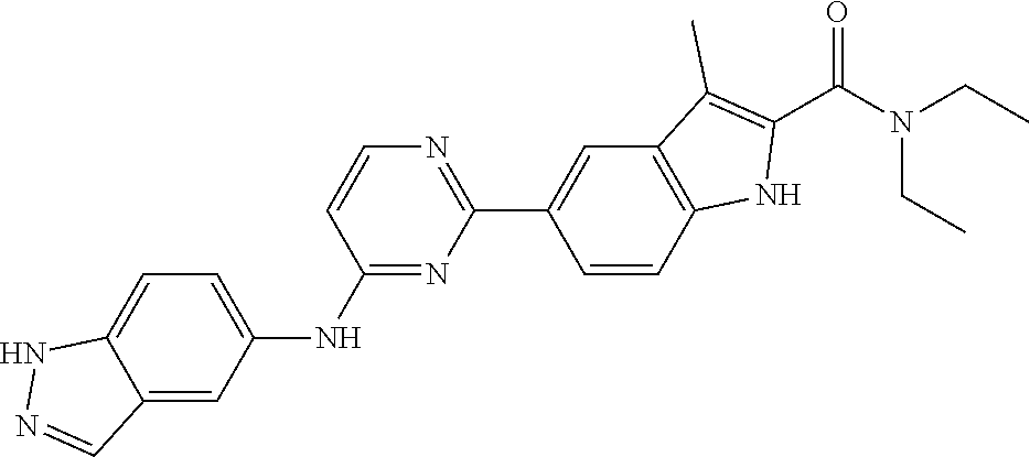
N(CC)(CC)C(C1=C(C)C2=C(N1)C=CC(C1=NC=CC(NC3=CC=C4NN=CC4=C3)=N1)=C2)=O
